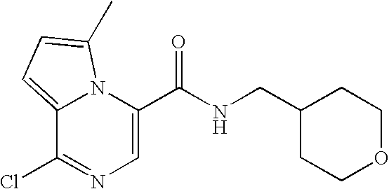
C1=C(C(NCC2CCOCC2)=O)N2C(=CC=C2C)C(Cl)=N1
